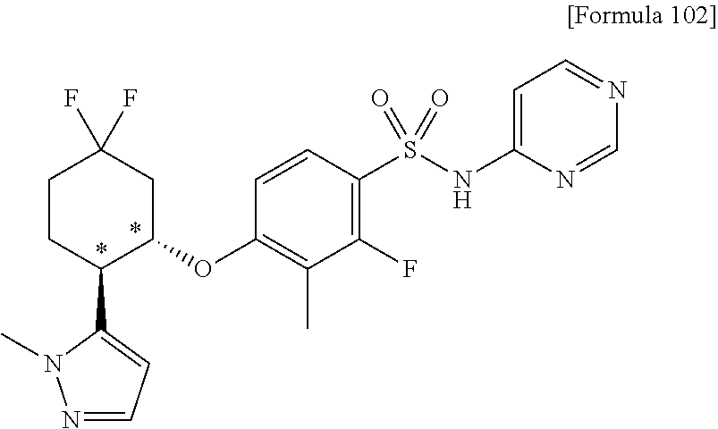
C1(S(NC2=CC=NC=N2)(=O)=O)=C(F)C(C)=C(OC2CC(F)(F)CCC2C2=CC=NN2C)C=C1
